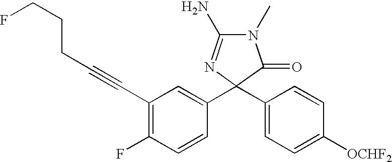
N1(C)C(N)=NC(C2=CC(C#CCCCF)=C(F)C=C2)(C2=CC=C([OCHF2])C=C2)C1=O
